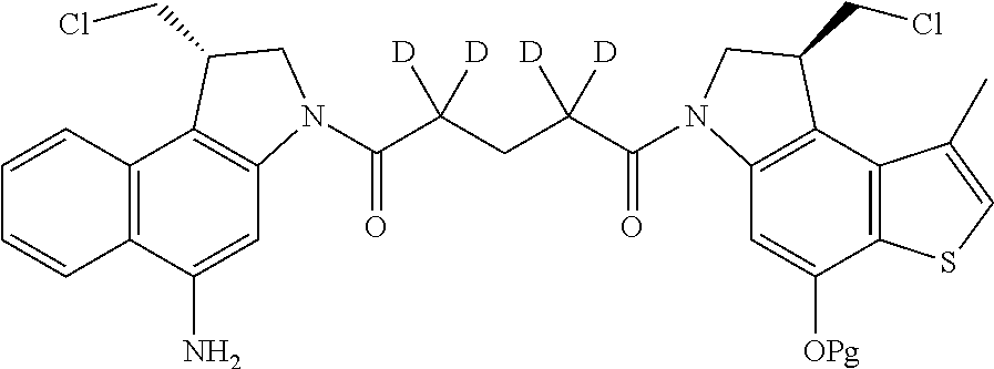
C12=C(C(N)=CC3=C1C(CCl)CN3C(C(CC(C(=O)N1C3=C(C4=C(C([OPg])=C3)SC=C4C)C(CCl)C1)([D])[D])([D])[D])=O)C=CC=C2
